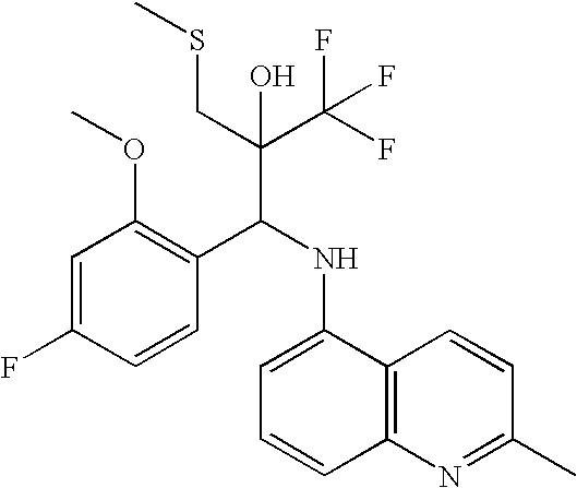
C1=C(F)C=CC(C(NC2=CC=CC3=C2C=CC(C)=N3)C(C(F)(F)F)(CSC)O)=C1OC
